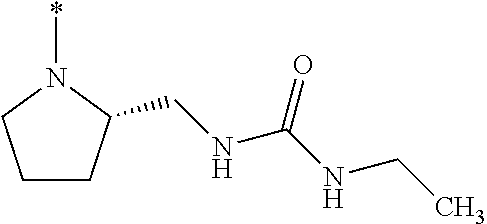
C1CC(CNC(NCC)=O)N(*)C1
